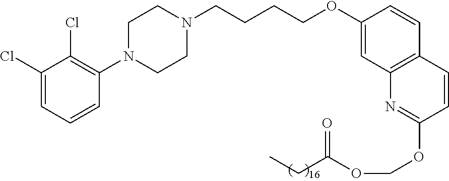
C1(Cl)=CC=CC(N2CCN(CCCCOC3=CC4=C(C=C3)C=CC(OCOC(=O)CC)=N4)CC2)=C1Cl
